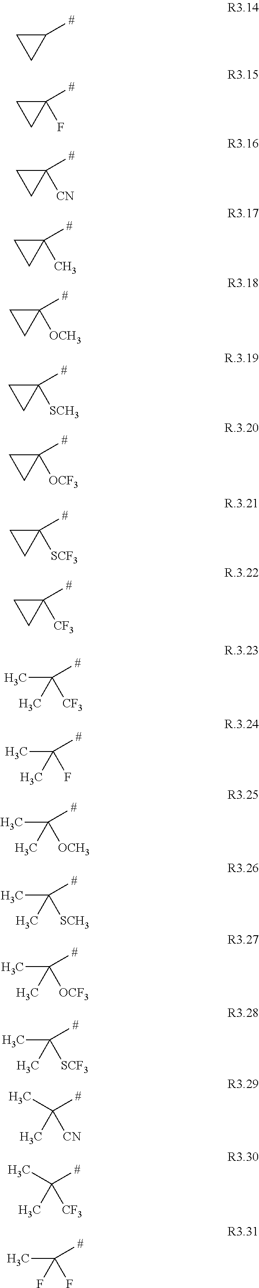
C1([#])CC1.C1([#])(F)CC1.C1([#])([CN])CC1.C1([#])(C)CC1.C1([#])([OCH3])CC1.C1([#])([SCH3])CC1.C1([#])([OCF3])CC1.C1([#])([SCF3])CC1.C1([#])([CF3])CC1.C(C)(C)([#])[CF3].C(C)(C)([#])F.C(C)(C)([#])[OCH3].C(C)(C)([#])[SCH3].C(C)(C)([#])[OCF3].C(C)(C)([#])[SCF3].C(C)(C)([#])[CN].C(C)(C)([#])[CF3].C(C)(F)([#])F
